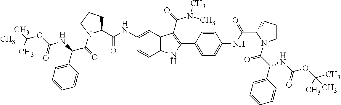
C1(NC(C2CCCN2C(=O)C(NC(=O)OC(C)(C)C)C2=CC=CC=C2)=O)=CC2=C(C=C1)NC(C1=CC=C(NC(C3N(C(C(C4=CC=CC=C4)NC(OC(C)(C)C)=O)=O)CCC3)=O)C=C1)=C2C(=O)N(C)C
